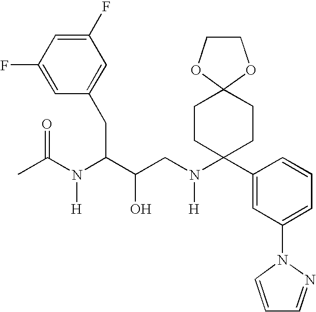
C1(F)=CC(F)=CC(CC(N(C(C)=O)[H])C(O)CN(C2(C3=CC(N4N=CC=C4)=CC=C3)CCC3(CC2)OCCO3)[H])=C1
